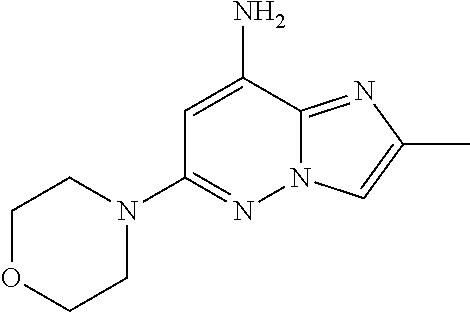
C1OCCN(C2=NN3C(=NC(C)=C3)C(N)=C2)C1
